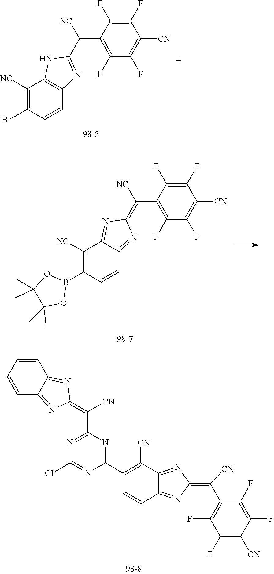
C1(F)=C(C(C2=NC3=C(N2)C([NC])=C(Br)C=C3)[NC])C(F)=C(F)C([CN])=C1F.C1(F)=C(C(=C2N=C3C(=N2)C=CC(B2OC(C)(C)C(C)(C)O2)=C3[NC])[NC])C(F)=C(F)C([CN])=C1F.C1(F)=C([CN])C(F)=C(F)C(C(=C2N=C3C(=N2)C=CC(C2=NC(C(=C4N=C5C(=N4)C=CC=C5)[CN])=NC(Cl)=N2)=C3[CN])[CN])=C1F
